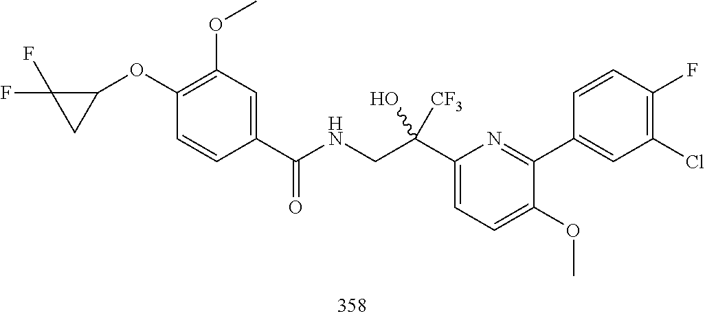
C1(C(CNC(=O)C2=CC(OC)=C(OC3C(F)(F)C3)C=C2)(O)[CF3])=CC=C(OC)C(C2=CC(Cl)=C(F)C=C2)=N1
